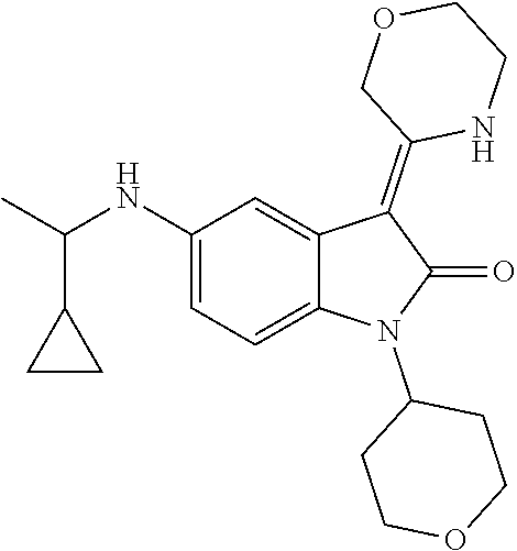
C1(NC(C)C2CC2)=CC=C2C(=C1)C(=C1NCCOC1)C(=O)N2C1CCOCC1
